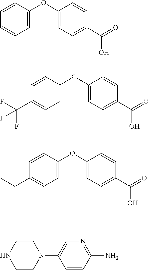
C1=C(OC2=CC=C(C(=O)O)C=C2)C=CC=C1.C1=C(OC2=CC=C(C(=O)O)C=C2)C=CC(C(F)(F)F)=C1.C1=C(OC2=CC=C(C(=O)O)C=C2)C=CC(CC)=C1.C1=CC(N)=NC=C1N1CCNCC1
